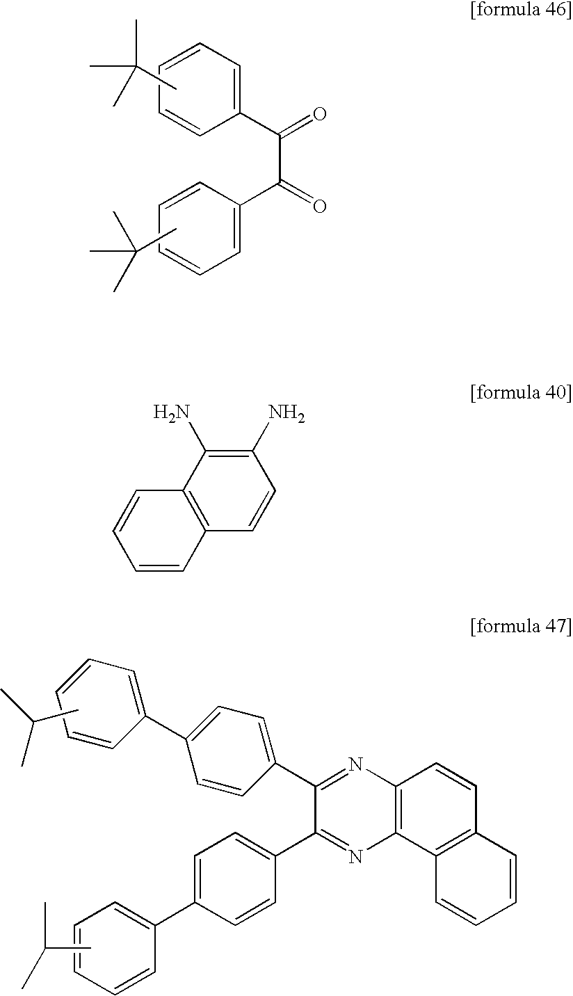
C1(C(=O)C(=O)C2=CC=CC=C2)=CC=CC=C1.CC(C)(C)C.CC(C)(C)C.CC(C)C.C1(C2=NC3=C(N=C2C2=CC=C(C4=CC=CC=C4)C=C2)C2=C(C=C3)C=CC=C2)=CC=C(C2=CC=CC=C2)C=C1.CC(C)C.C1(N)=C(N)C2=C(C=C1)C=CC=C2
